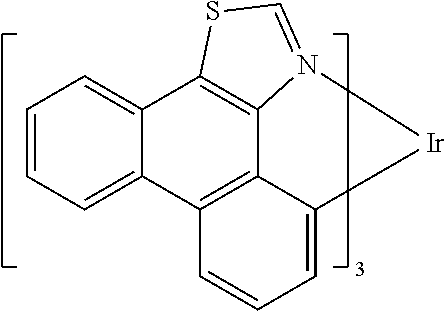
C12=C3C(=CC=C1)[Ir]N1=CSC(=C31)C1=CC=CC=C21
